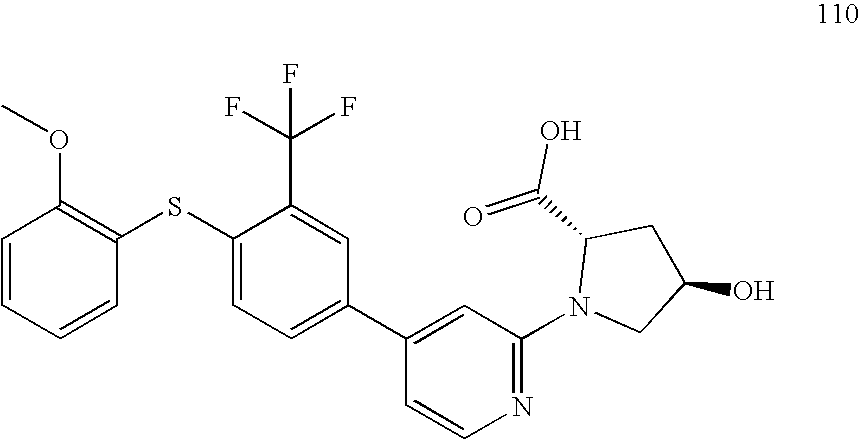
C1=CC=CC(SC2=CC=C(C3=CC(N4CC(O)CC4C(=O)O)=NC=C3)C=C2C(F)(F)F)=C1OC
